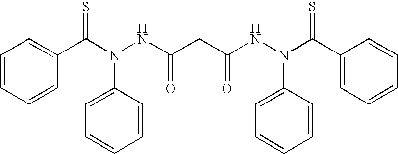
C1=CC=CC(C(N(NC(CC(NN(C(C2=CC=CC=C2)=S)C2=CC=CC=C2)=O)=O)C2=CC=CC=C2)=S)=C1
